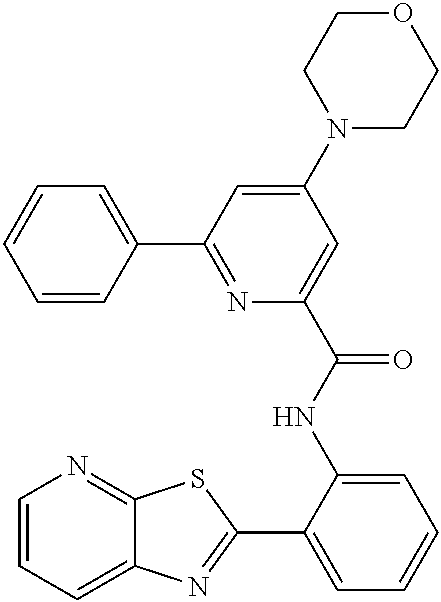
C1=CC=C2C(=N1)SC(C1=CC=CC=C1NC(=O)C1=CC(N3CCOCC3)=CC(C3=CC=CC=C3)=N1)=N2
